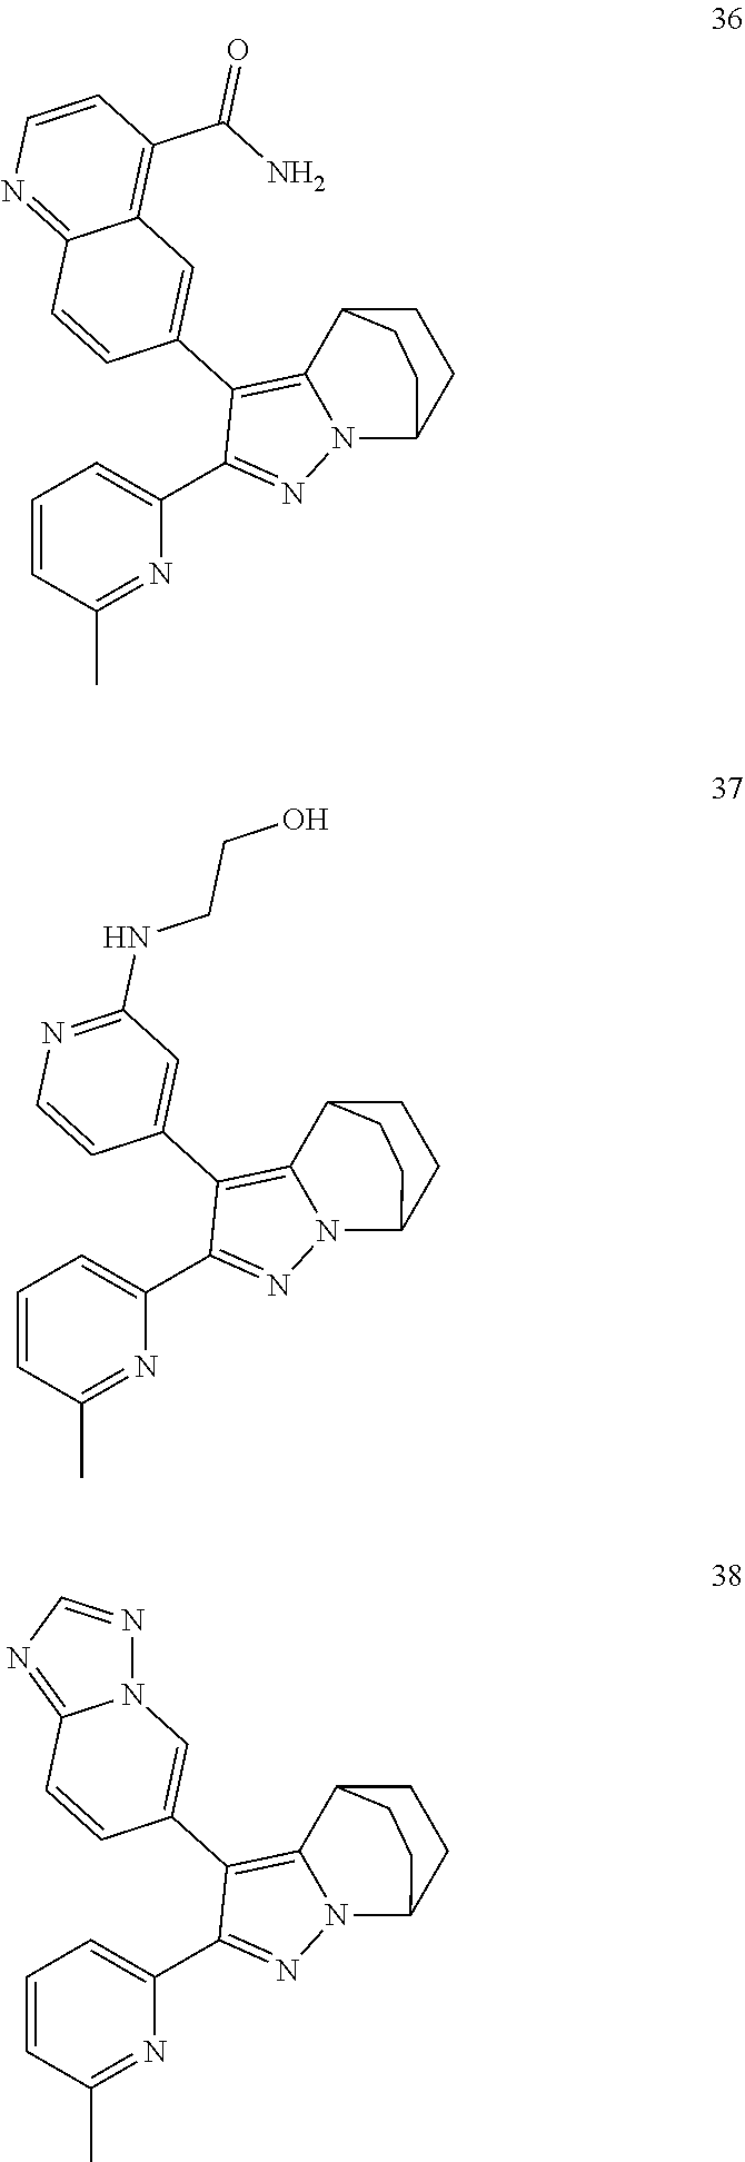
C1=CC(C)=NC(C2=NN3C(=C2C2=CC4=C(C(N)=O)C=CN=C4C=C2)C2CCC3CC2)=C1.C1=CC(C)=NC(C2=NN3C(=C2C2=CC(NCCO)=NC=C2)C2CCC3CC2)=C1.C1=CC(C)=NC(C2=NN3C(=C2C2=CN4C(=NC=N4)C=C2)C2CCC3CC2)=C1
